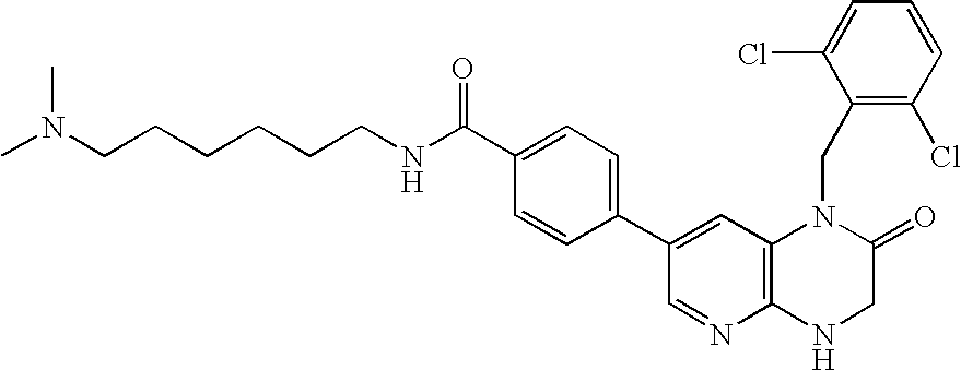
C1=C(C2=CC=C(C(NCCCCCCN(C)C)=O)C=C2)C=NC2=C1N(CC1=C(Cl)C=CC=C1Cl)C(=O)CN2
